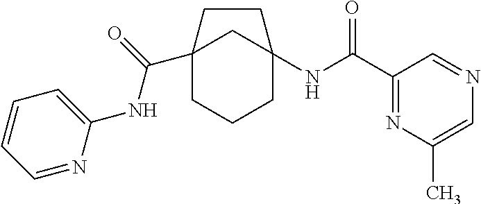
C12(C(NC3=CC=CC=N3)=O)CCCC(NC(C3=NC(C)=CN=C3)=O)(C1)CC2
